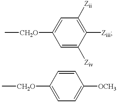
C1=C([Ziv])C([Ziii])=C([Zii])C=C1[CH2O]C.C1=CC([CH2O]C)=CC=C1[OCH3]
